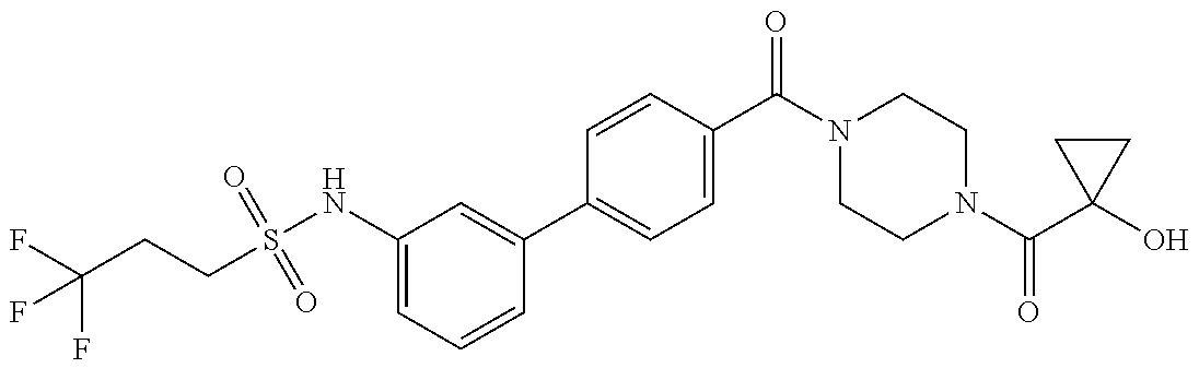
FC(F)(CCS(NC1=CC=CC(C2=CC=C(C(N3CCN(C(C4(O)CC4)=O)CC3)=O)C=C2)=C1)(=O)=O)F
